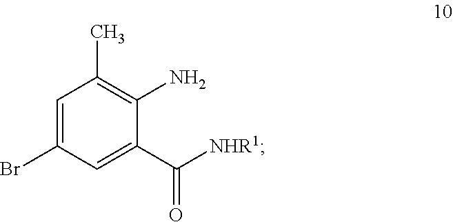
C1=C(Br)C=C(C([NHR1])=O)C(N)=C1C
